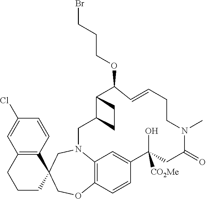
C12=C(C=CC(Cl)=C1)C1(CCC2)COC2=C3N(C1)CC1C(C(OCCCBr)C=CCCN(C)C(=O)CC(O)([CO2Me])C(=C3)C=C2)CC1
